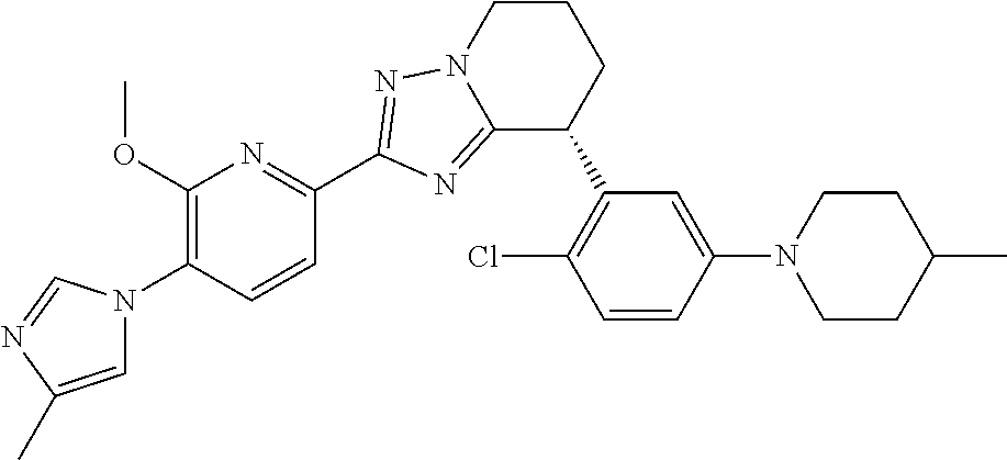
C12=NC(C3=NC(OC)=C(N4C=C(C)N=C4)C=C3)=NN1CCCC2C1=C(Cl)C=CC(N2CCC(C)CC2)=C1
